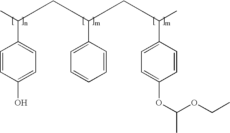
C1=CC(O)=CC=C1C(C)CC(C1=CC=CC=C1)CC(C)C1=CC=C(OC(OCC)C)C=C1
